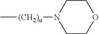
C[(CH2)a]N1CCOCC1
